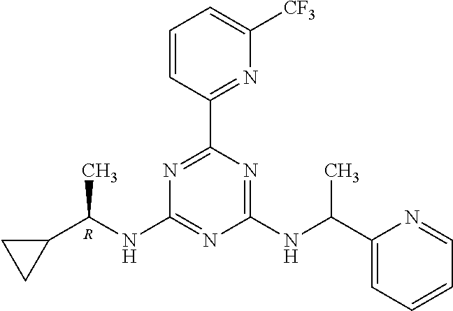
N1=C(C2=NC([CF3])=CC=C2)N=C(NC(C2=CC=CC=N2)C)N=C1NC(C1CC1)C.[R]
